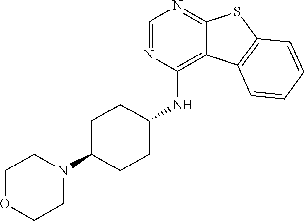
C1C(N2CCOCC2)CCC(NC2=C3C(=NC=N2)SC2=C3C=CC=C2)C1
